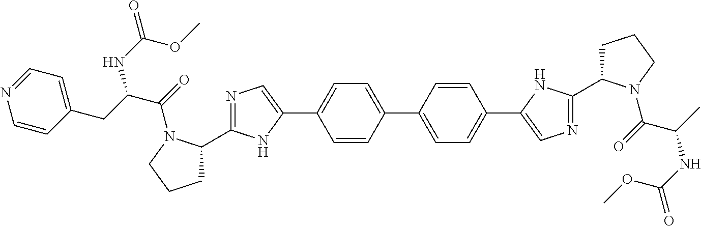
N1=C(C2CCCN2C(=O)C(CC2=CC=NC=C2)NC(=O)OC)NC(C2=CC=C(C3=CC=C(C4=CN=C(C5CCCN5C(=O)C(C)NC(=O)OC)N4)C=C3)C=C2)=C1
